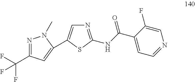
N1=C(C(F)(F)F)C=C(C2=CN=C(NC(C3=CC=NC=C3F)=O)S2)N1C
